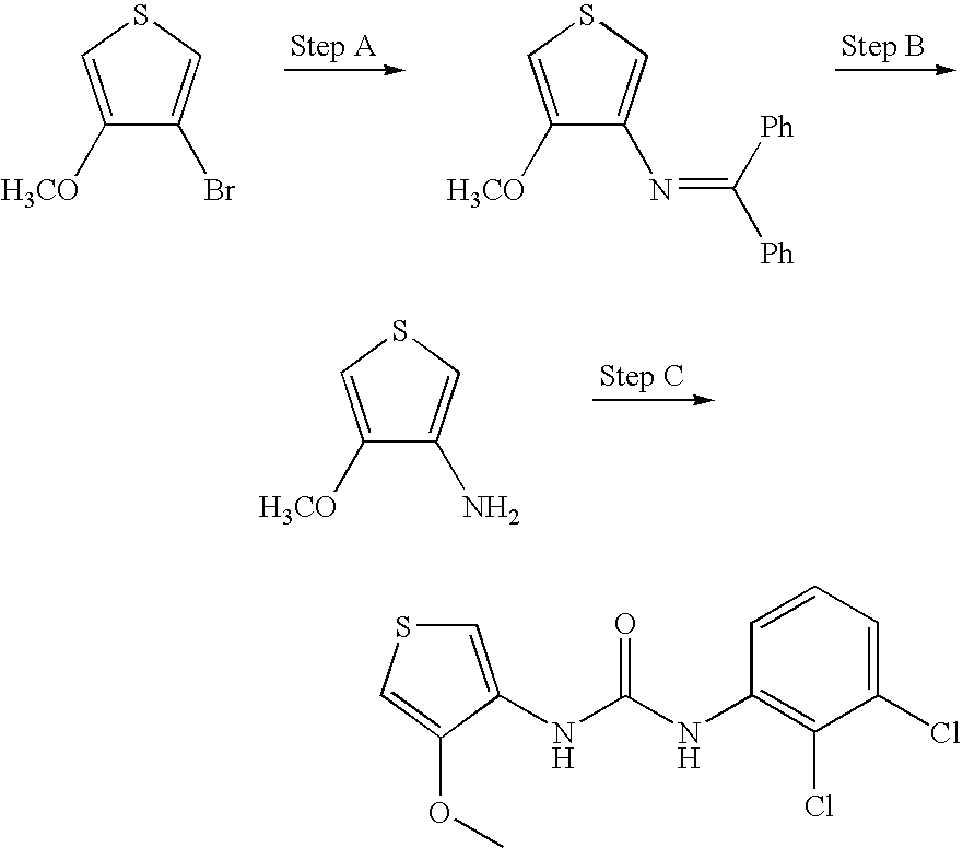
C1([H3CO])=CSC=C1Br.C1([H3CO])=CSC=C1N=C([Ph])[Ph].C1([H3CO])=CSC=C1N.C1=C(NC(NC2=C(Cl)C(Cl)=CC=C2)=O)C(OC)=CS1
